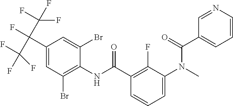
C1=C(C(F)(C(F)(F)F)C(F)(F)F)C=C(Br)C(NC(C2=C(F)C(N(C(C3=CC=CN=C3)=O)C)=CC=C2)=O)=C1Br
